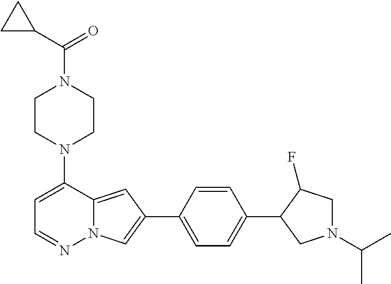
N1(C2=CC=NN3C2=CC(C2=CC=C(C4CN(C(C)C)CC4F)C=C2)=C3)CCN(C(C2CC2)=O)CC1
